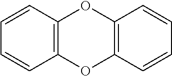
C12=C(C=CC=C1)OC1=C(O2)C=CC=C1
